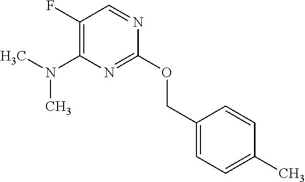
N(C1=C(F)C=NC(OCC2=CC=C(C)C=C2)=N1)(C)C
